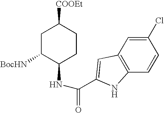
C1C([BocHN])C(NC(=O)C2=CC3=C(C=CC(Cl)=C3)N2)CCC1[COOEt]
